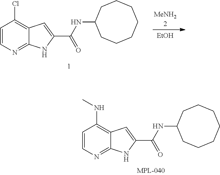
N(C1CCCCCCC1)C(C1=CC2=C(NC)C=CN=C2N1)=O.N(C1CCCCCCC1)C(C1=CC2=C(Cl)C=CN=C2N1)=O.[MeNH2].[EtOH]
